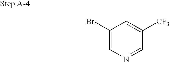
C1(Br)=CN=CC([CF3])=C1
